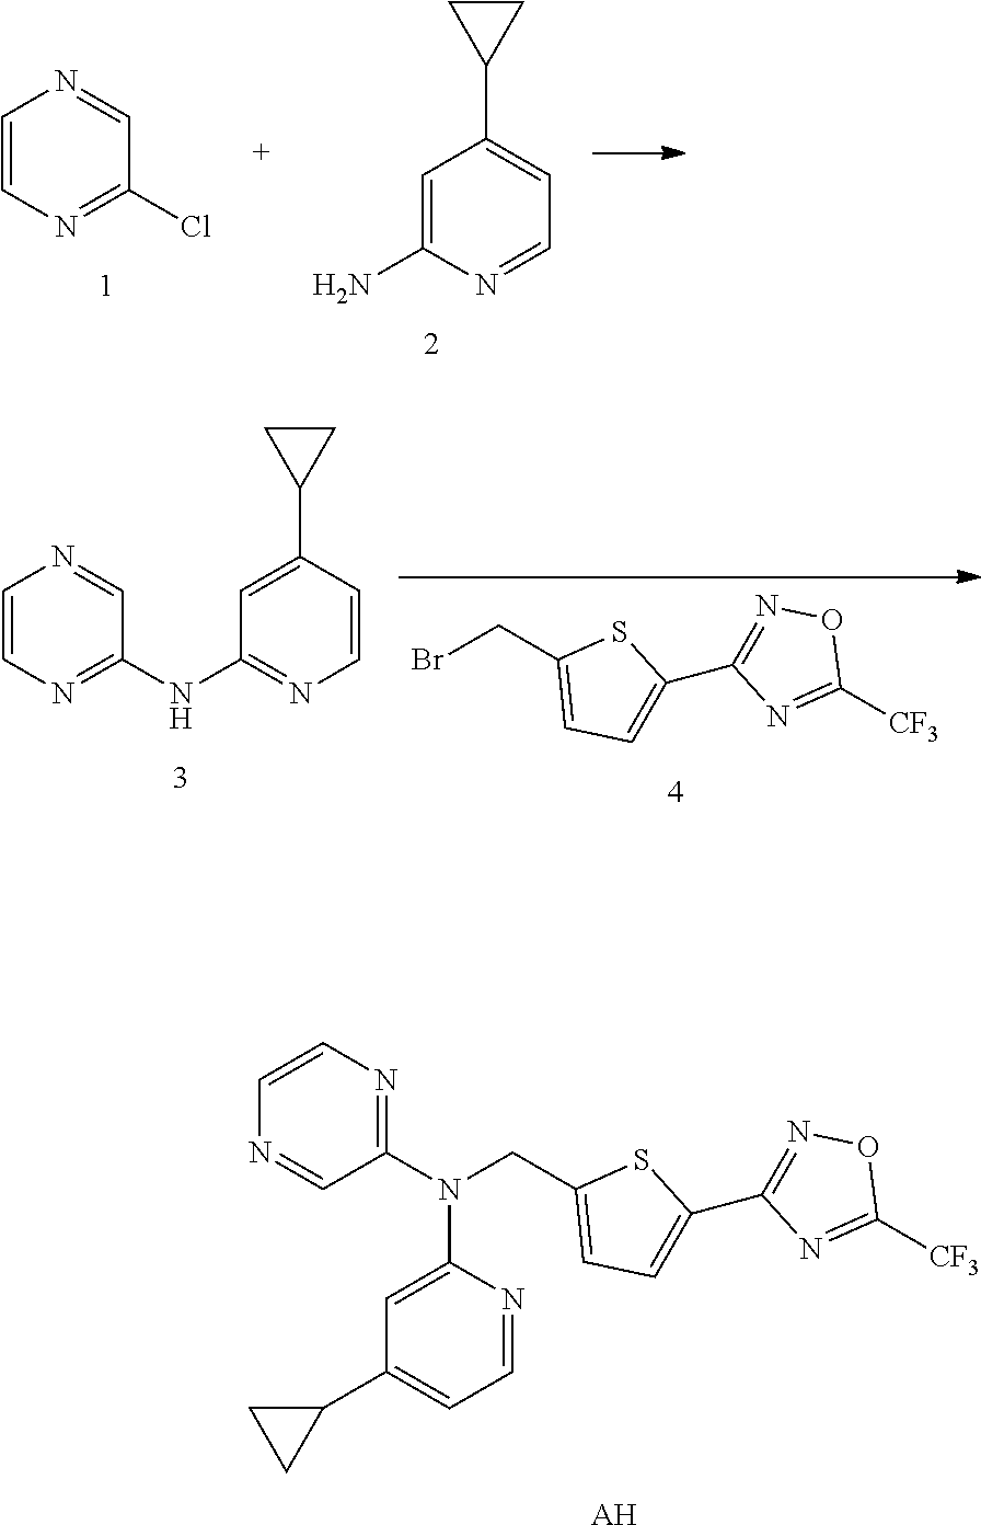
C1=C(N)N=CC=C1C1CC1.C1=CN=C(Cl)C=N1.N1=C(N(CC2=CC=C(C3=NOC([CF3])=N3)S2)C2=CC(C3CC3)=CC=N2)C=NC=C1.[AH].BrCC1=CC=C(C2=NOC([CF3])=N2)S1.C1=CN=C(NC2=NC=CC(C3CC3)=C2)C=N1
